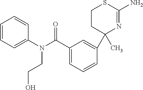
C1(C)(C2=CC(C(N(C3=CC=CC=C3)CCO)=O)=CC=C2)N=C(N)SCC1
